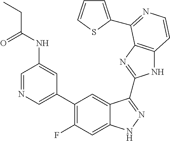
C1=C(C2=C(F)C=C3C(=C2)C(C2=NC4=C(N2)C=CN=C4C2=CC=CS2)=NN3)C=C(NC(=O)CC)C=N1
